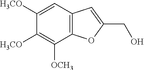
C1([H3CO])=CC2=C(C([OCH3])=C1[H3CO])OC(CO)=C2
